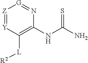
[Z]1=[Y]C([L][R2])=C(NC(=S)N)N=[G]1
